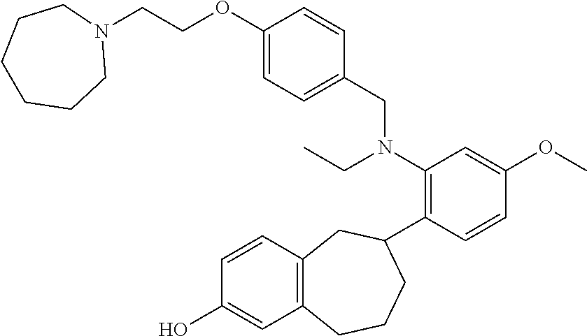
C12=C(C=CC(O)=C1)CC(C1=C(N(CC)CC3=CC=C(OCCN4CCCCCC4)C=C3)C=C(OC)C=C1)CCC2
